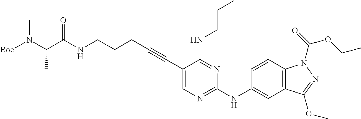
C(NCCCC#CC1=CN=C(NC2=CC3=C(C=C2)N(C(=O)OCC)N=C3OC)N=C1NCCC)(=O)C(N([Boc])C)C
